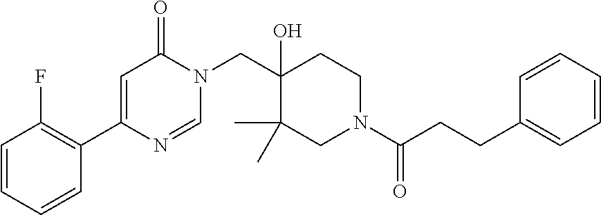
C1=NC(C2=C(F)C=CC=C2)=CC(=O)N1CC1(O)C(C)(C)CN(C(=O)CCC2=CC=CC=C2)CC1
